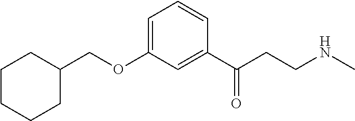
C1=C(OCC2CCCCC2)C=C(C(CCNC)=O)C=C1
